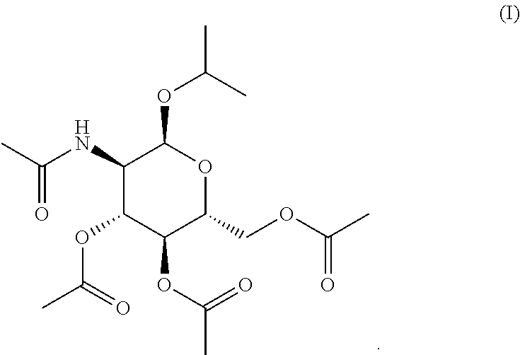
C1(NC(C)=O)C(OC(C)=O)C(OC(C)=O)C(COC(C)=O)OC1OC(C)C
